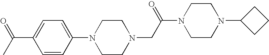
C1CN(CC(N2CCN(C3CCC3)CC2)=O)CCN1C1=CC=C(C(=O)C)C=C1
